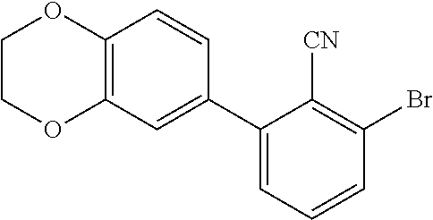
C1COC2=C(O1)C=CC(C1=CC=CC(Br)=C1[CN])=C2
